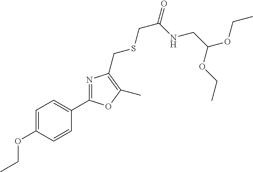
C1=C(OCC)C=CC(C2=NC(CSCC(=O)NCC(OCC)OCC)=C(C)O2)=C1
